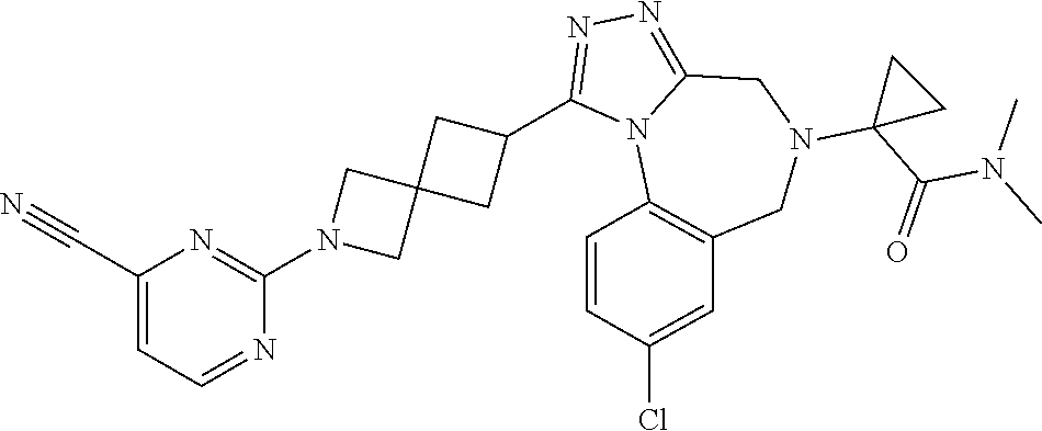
C1(C#N)=CC=NC(N2CC3(C2)CC(C2=NN=C4N2C2=C(CN(C5(C(N(C)C)=O)CC5)C4)C=C(Cl)C=C2)C3)=N1
